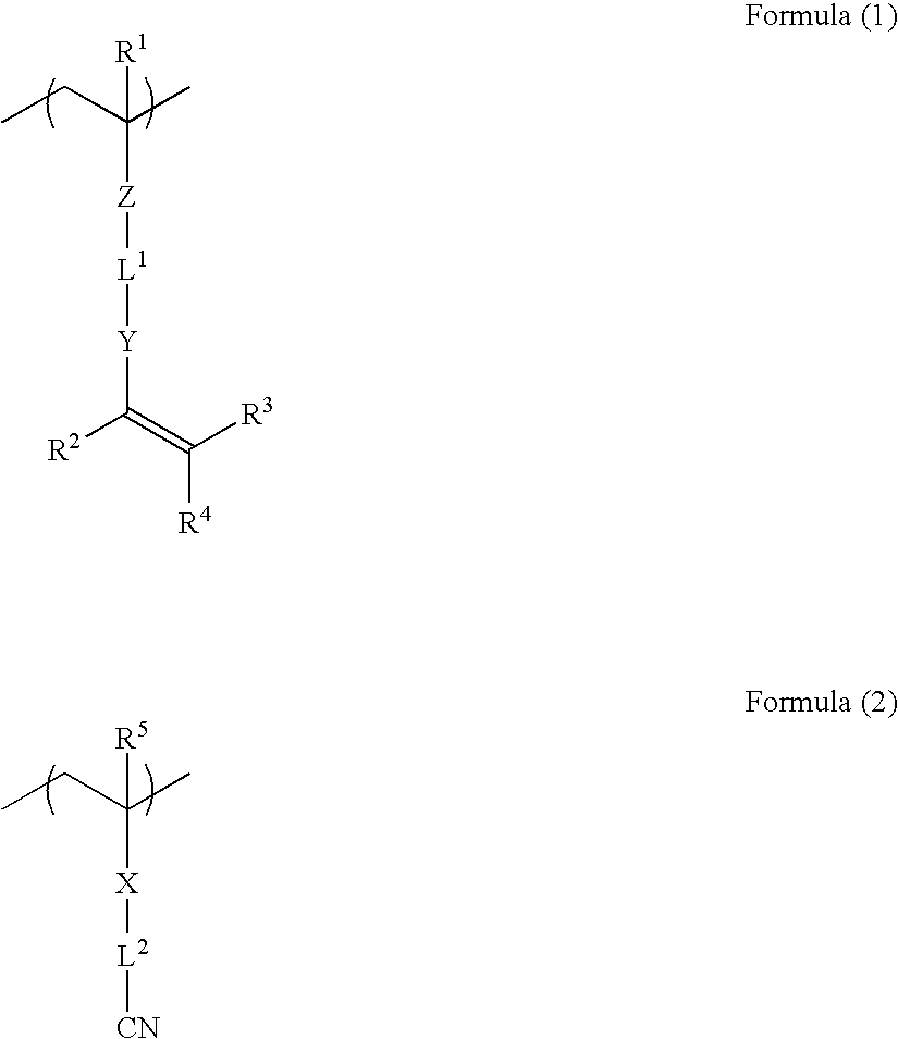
C([Z][L1][Y]C([R2])=C([R3])[R4])(CC)(C)[R1].C([X][L2][CN])(CC)(C)[R5]
